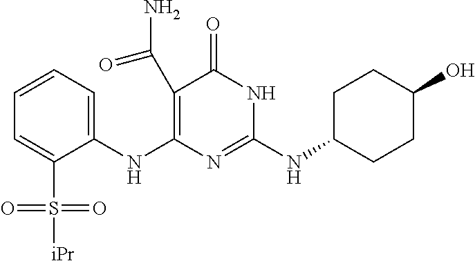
C1(C(N)=O)=C(NC2=CC=CC=C2S([iPr])(=O)=O)N=C(NC2CCC(O)CC2)NC1=O
